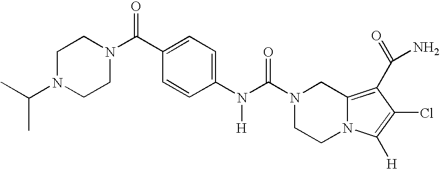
N(C(N1CCN2C(=C(C(=O)N)C(Cl)=C2[H])C1)=O)([H])C1=CC=C(C(N2CCN(C(C)C)CC2)=O)C=C1
